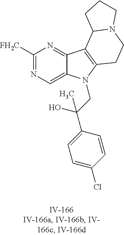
C1([FH2C])=NC=C2C(=N1)C1=C(N2CC(C2=CC=C(Cl)C=C2)(O)C)CCN2C1CCC2
